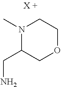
N1(C)C(CN)COCC1
